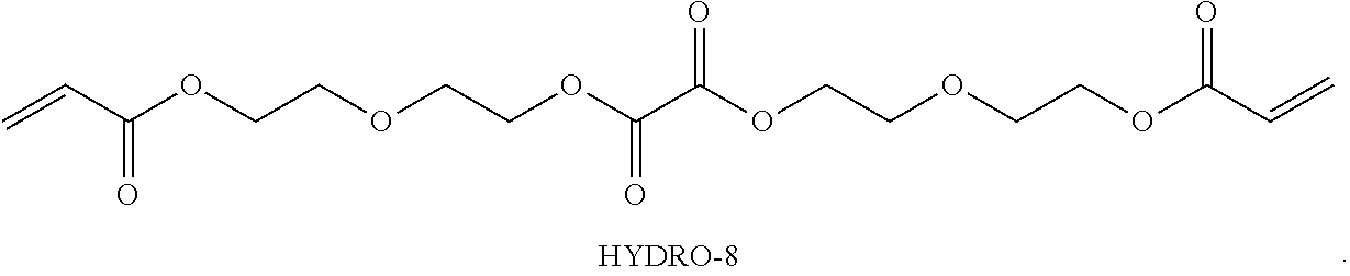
C=CC(OCCOCCOC(C(OCCOCCOC(C=C)=O)=O)=O)=O
